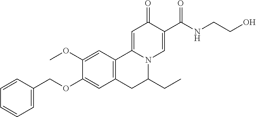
C1(OC)=CC2=C(C=C1OCC1=CC=CC=C1)CC(CC)N1C2=CC(=O)C(C(NCCO)=O)=C1
